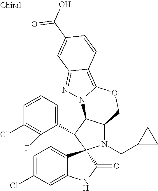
C1=CC=C(C2C3C(N(CC4CC4)C24C2=CC=C(Cl)C=C2NC4=O)COC2=C4C(=NN32)C=C(C(O)=O)C=C4)C(F)=C1Cl
